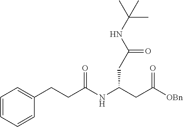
N(C(CC([OBn])=O)CC(NC(C)(C)C)=O)C(CCC1=CC=CC=C1)=O
